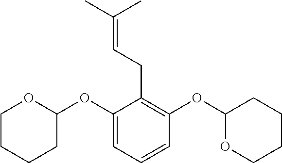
C1COC(OC2=CC=CC(OC3OCCCC3)=C2CC=C(C)C)CC1
